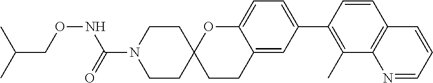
C1CC2(CCN1C(=O)NOCC(C)C)CCC1=CC(C3=C(C)C4=C(C=C3)C=CC=N4)=CC=C1O2
